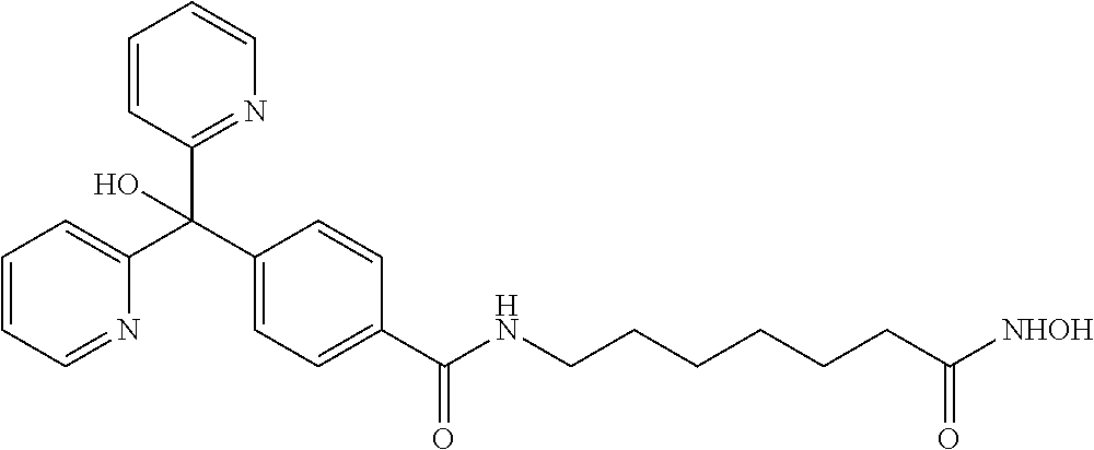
C1(C(C2=CC=CC=N2)(C2=NC=CC=C2)O)=CC=C(C(=O)NCCCCCCC([NHOH])=O)C=C1
